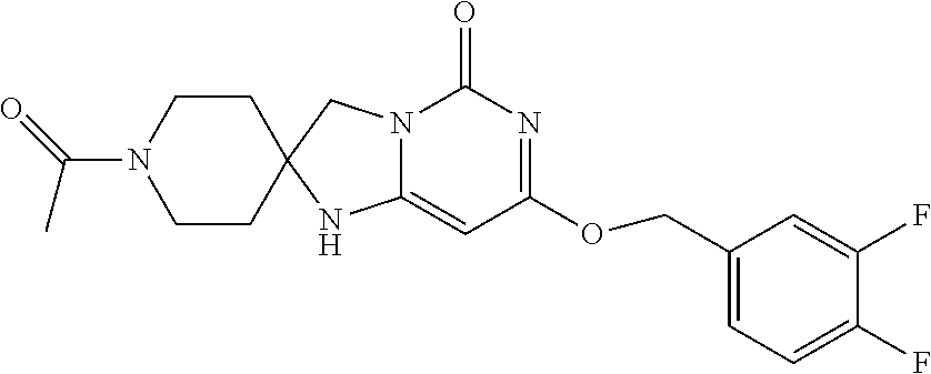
C1(F)=CC=C(COC2=NC(=O)N3C(=C2)NC2(C3)CCN(C(=O)C)CC2)C=C1F
